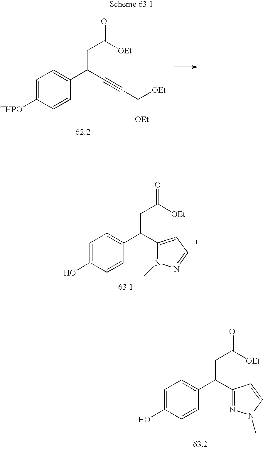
C1=C([THPO])C=CC(C(CC(=O)[OEt])C#CC([OEt])[OEt])=C1.C1=C(O)C=CC(C(CC(=O)[OEt])C2=CC=NN2C)=C1.C1=C(O)C=CC(C(CC(=O)[OEt])C2=NN(C)C=C2)=C1
